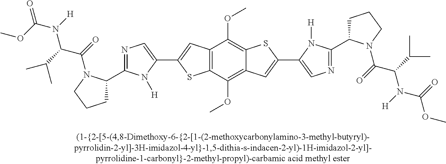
C1C(C2=NC=C(C3=CC4=C(S3)C(OC)=C3C(=C4OC)SC(C4=CN=C(C5CCCN5C(=O)C(C(C)C)N([H])C(=O)OC)N4[H])=C3)N2[H])N(C(=O)C(C(C)C)N([H])C(OC)=O)CC1
